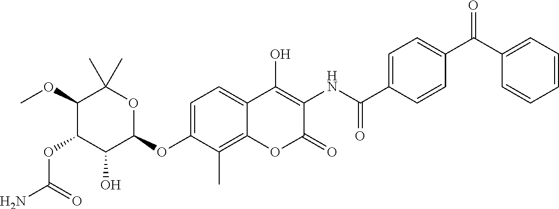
NC(=O)OC1C(O)C(OC2=CC=C3C(=C2C)OC(=O)C(NC(=O)C2=CC=C(C(C4=CC=CC=C4)=O)C=C2)=C3O)OC(C)(C)C1OC
